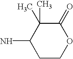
C1COC(=O)C(C)(C)C1N
